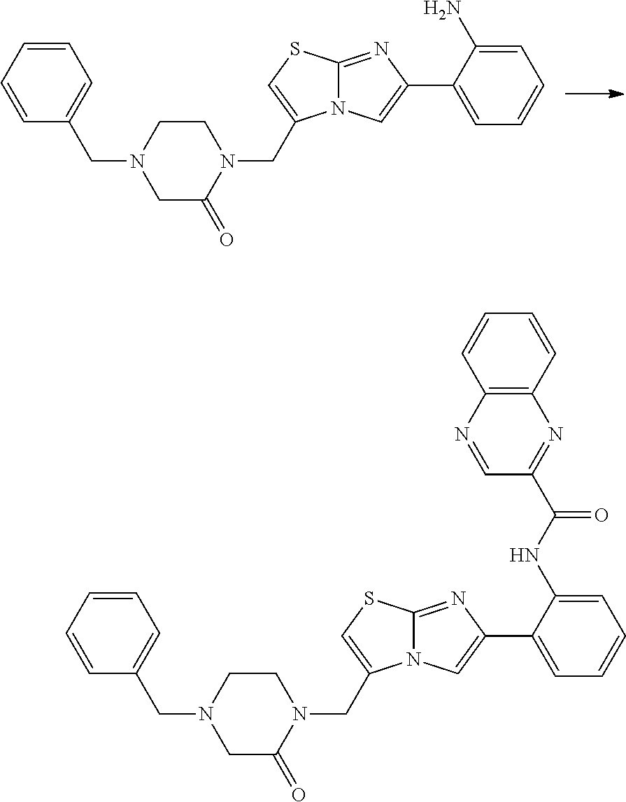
N12C(=NC(C3=CC=CC=C3N)=C1)SC=C2CN1CCN(CC2=CC=CC=C2)CC1=O.N12C(=NC(C3=CC=CC=C3NC(C3=NC4=C(N=C3)C=CC=C4)=O)=C1)SC=C2CN1CCN(CC2=CC=CC=C2)CC1=O
